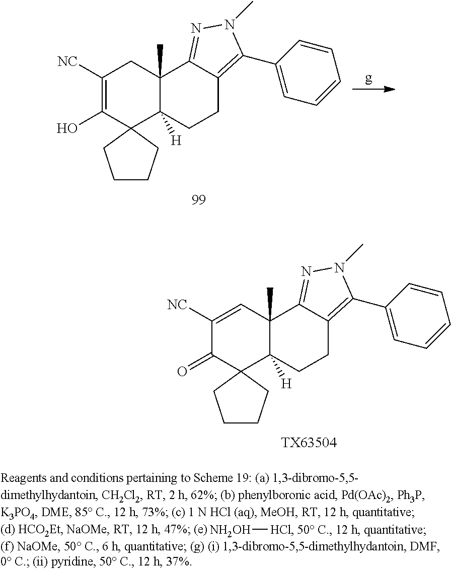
C1([NC])=C(O)C2(C3([H])C(C)(C1)C1=NN(C)C(C4=CC=CC=C4)=C1CC3)CCCC2.C1([NC])=CC2(C)C([H])(C3(CCCC3)C1=O)CCC1=C(C3=CC=CC=C3)N(C)N=C21.[TX63504].[NH2OH][HCl]
